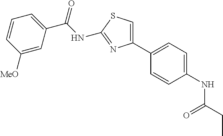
C(NC1=NC(C2=CC=C(NC(CC)=O)C=C2)=CS1)(=O)C1=CC=CC([MeO])=C1
